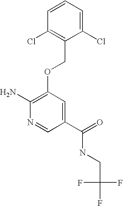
C1(Cl)=CC=CC(Cl)=C1COC1=C(N)N=CC(C(=O)NCC(F)(F)F)=C1
